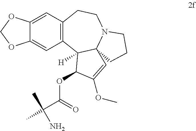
C1=C2C(=CC3=C1CCN1C4(C3([H])C(OC(C(C)(C)N)=O)C(OC)=C4)CCC1)OCO2
